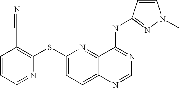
C1(SC2=CC=C3C(=N2)C(NC2=NN(C)C=C2)=NC=N3)=C(C#N)C=CC=N1
